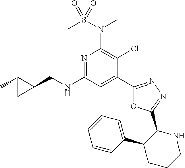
C1(C2=CC(NCC3C(C)C3)=NC(N(S(C)(=O)=O)C)=C2Cl)=NN=C(C2NCCCC2C2=CC=CC=C2)O1
